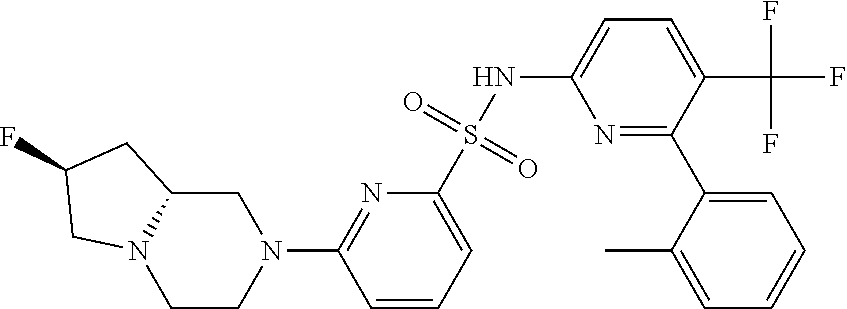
C1CN(C2=NC(S(NC3=CC=C(C(F)(F)F)C(C4=CC=CC=C4C)=N3)(=O)=O)=CC=C2)CC2N1CC(F)C2
